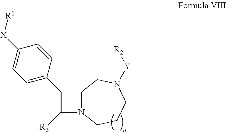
C12N(C([R3])C1C1=CC=C([X][R1])C=C1)CCCN([Y][R2])C2
